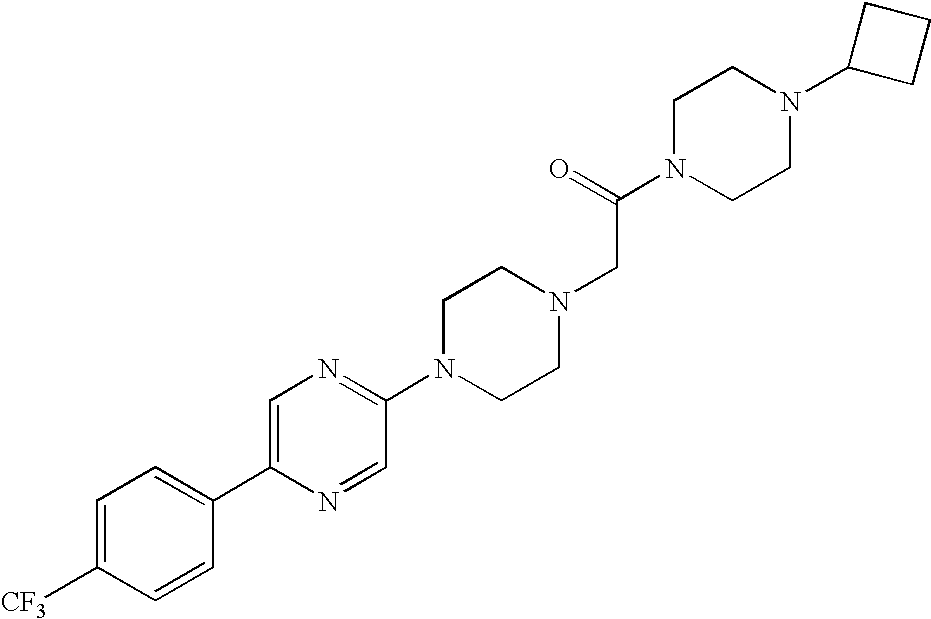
C1([CF3])=CC=C(C2=CN=C(N3CCN(CC(N4CCN(C5CCC5)CC4)=O)CC3)C=N2)C=C1
